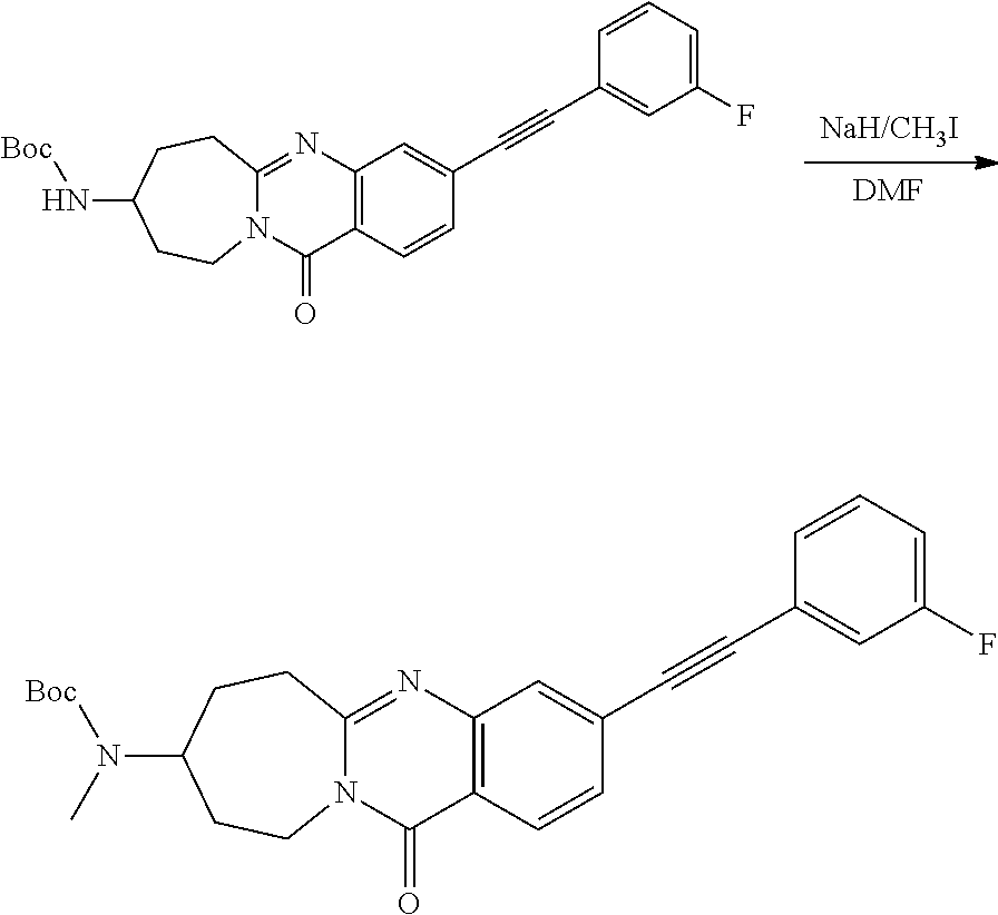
[NaH/CH3I].[DMF].C12=C(N=C3N(C1=O)CCC(N[Boc])CC3)C=C(C#CC1=CC(F)=CC=C1)C=C2.C12=C(N=C3N(C1=O)CCC(N([Boc])C)CC3)C=C(C#CC1=CC(F)=CC=C1)C=C2
